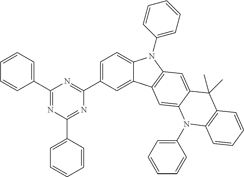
C1(C2=NC(C3=CC=CC=C3)=NC(C3=CC=C4C(=C3)C3=C(N4C4=CC=CC=C4)C=C4C(=C3)N(C3=CC=CC=C3)C3=C(C4(C)C)C=CC=C3)=N2)=CC=CC=C1
